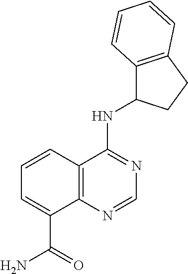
C12=C(CCC1NC1=NC=NC3=C1C=CC=C3C(=O)N)C=CC=C2
